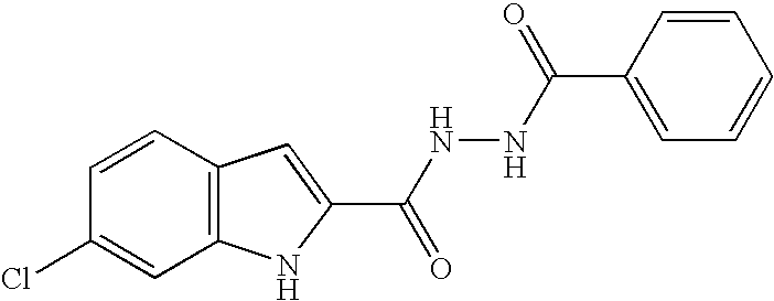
C12=C(C=CC(Cl)=C1)C=C(C(NNC(=O)C1=CC=CC=C1)=O)N2
